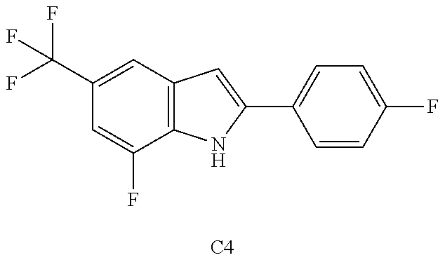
C1(C(F)(F)F)=CC2=C(C(F)=C1)NC(C1=CC=C(F)C=C1)=C2.[C4]
